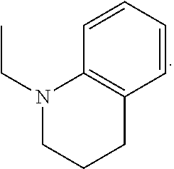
C1=CC=CC2=C1CCCN2CC
